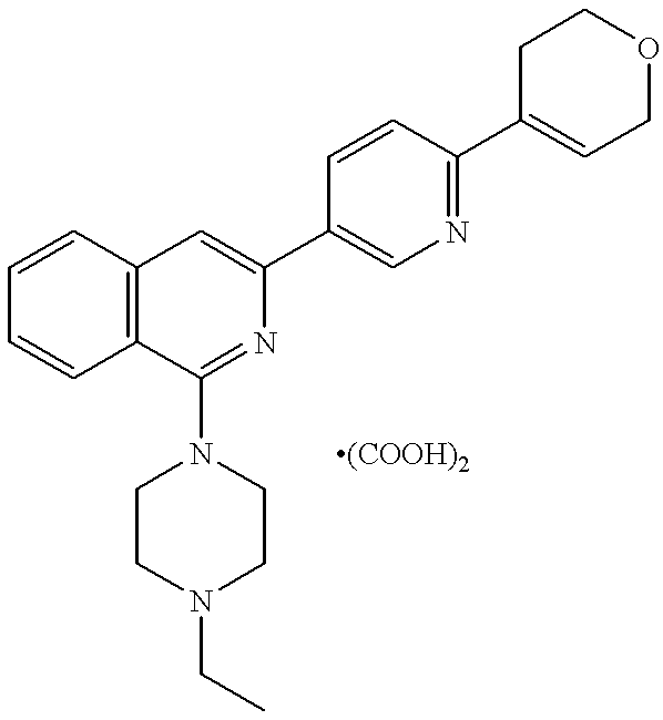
C1=CC2=C(C=C1)C(N1CCN(CC)CC1)=NC(C1=CN=C(C3=CCOCC3)C=C1)=C2.[(COOH)2]
